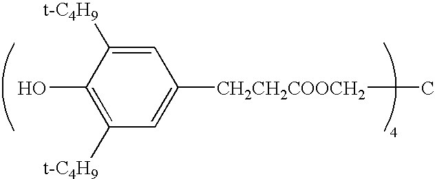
C1=C([CH2CH2COOCH2]C)C=C([t-C4H9])C(O)=C1[t-C4H9]
